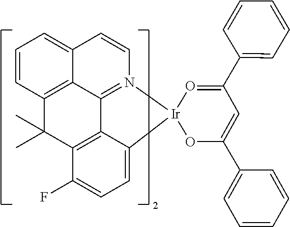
C1=CC2=CC=CC3=C2C2=N1[Ir]1(C4=CC=C(F)C(=C24)C3(C)C)OC(C2=CC=CC=C2)=CC(C2=CC=CC=C2)=O1
